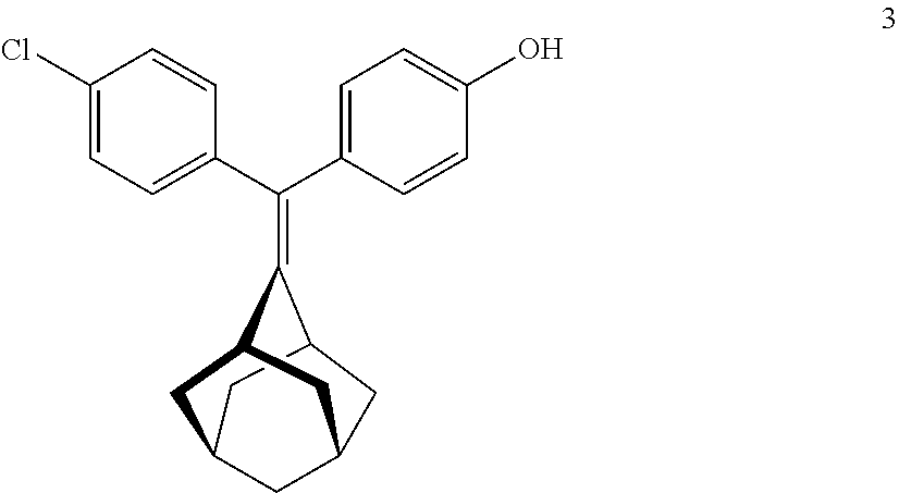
OC1=CC=C(C(C2=CC=C(Cl)C=C2)=C2C3CC4CC2CC(C3)C4)C=C1
